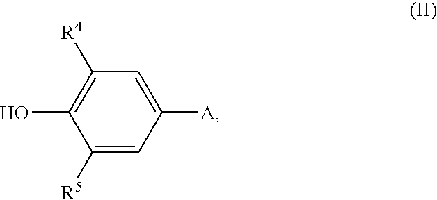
C1([R5])=CC([A])=CC([R4])=C1O
